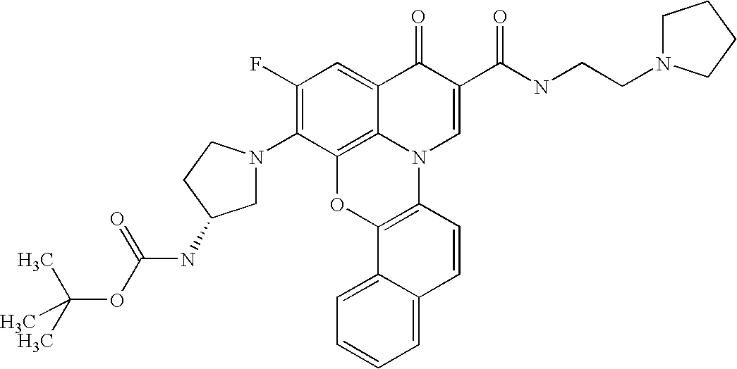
C1(F)=C(N2CC(NC(=O)OC(C)(C)C)CC2)C2=C3C(=C1)C(=O)C(C(NCCN1CCCC1)=O)=CN3C1=C(O2)C2=CC=CC=C2C=C1
